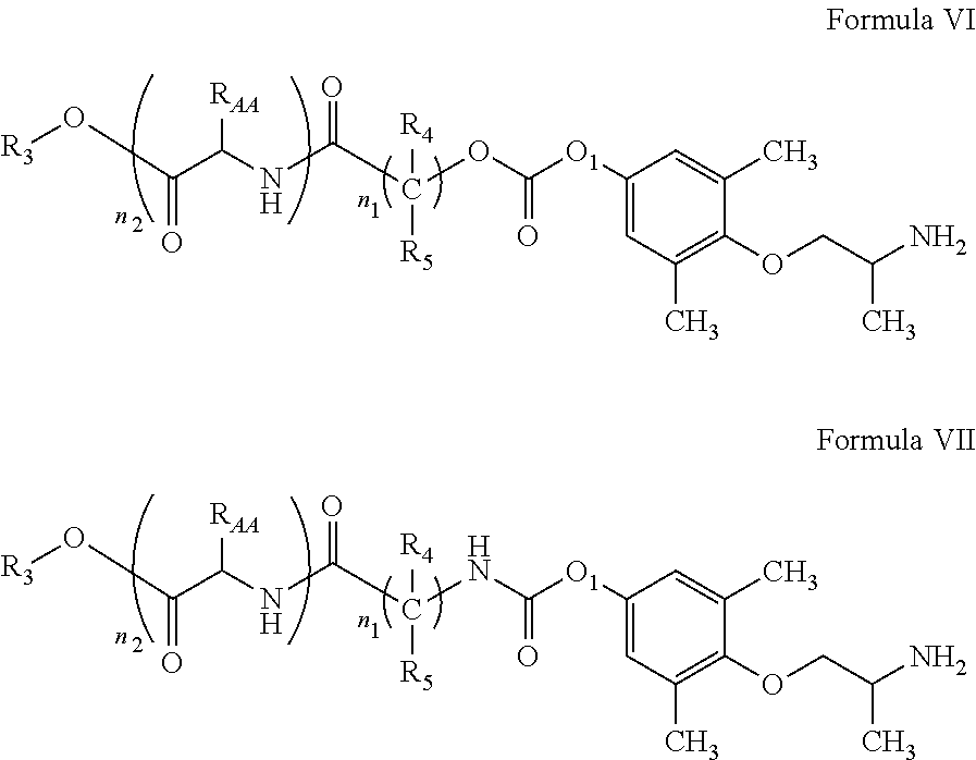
[R3]OC(C(NC(C(OC([O1]C1=CC(C)=C(OCC(N)C)C(C)=C1)=O)([R4])[R5])=O)[RAA])=O.[R3]OC(C(NC(C(NC([O1]C1=CC(C)=C(OCC(N)C)C(C)=C1)=O)([R4])[R5])=O)[RAA])=O
